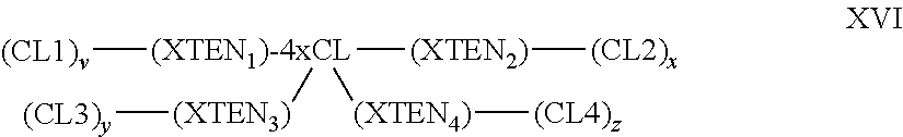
[(XTEN1)-4xCL]([(CL1)v])([(XTEN2)][(CL2)x])([(XTEN4)][(CL4)z])[(XTEN3)][(CL3)y]
